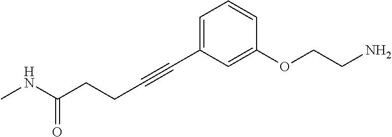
C(#CC1=CC=CC(OCCN)=C1)CCC(NC)=O
